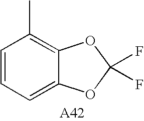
C1=CC=C2C(=C1C)OC(F)(F)O2
